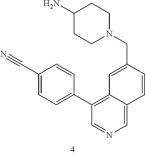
C1(N)CCN(CC2=CC3=C(C4=CC=C(C#N)C=C4)C=NC=C3C=C2)CC1
